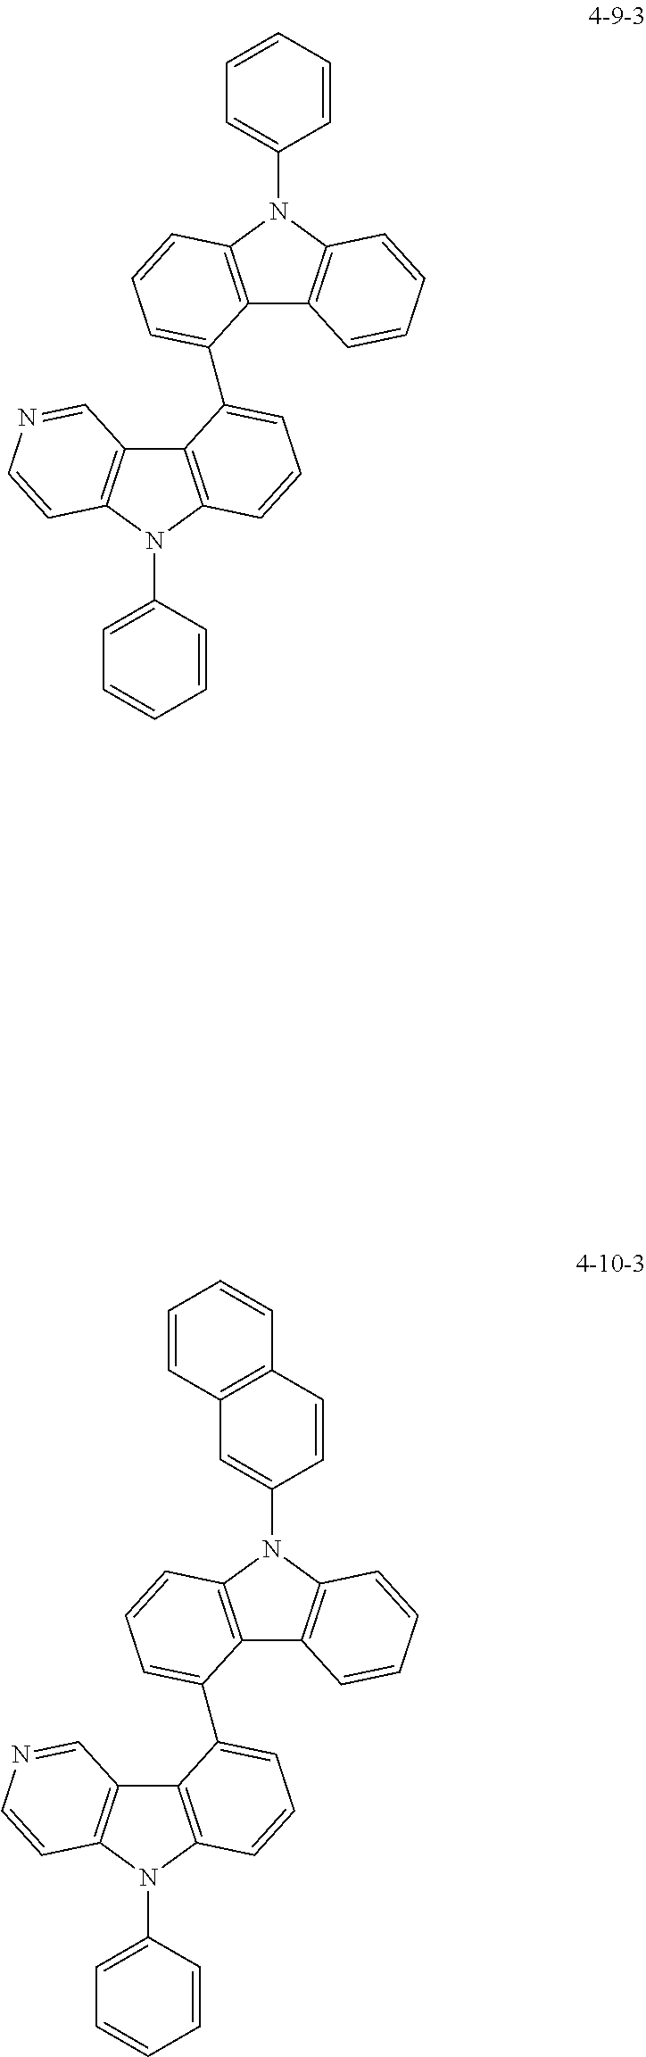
C12=C(N(C3=CC=CC=C3)C3=C1C=NC=C3)C=CC=C2C1=CC=CC2=C1C1=C(N2C2=CC=CC=C2)C=CC=C1.C12=C(N(C3=CC=CC=C3)C3=C1C=NC=C3)C=CC=C2C1=CC=CC2=C1C1=C(N2C2=CC3=C(C=C2)C=CC=C3)C=CC=C1
